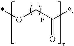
*OCC(*)=O
